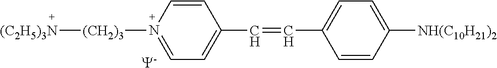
C1=CC(C=CC2=CC=C([NH(C10H21)2])C=C2)=CC=N1[(CH2)3][(C2H5)3N].[Y]
